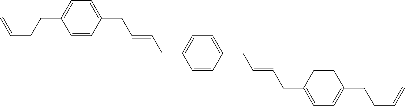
C1=CC(CC=CCC2=CC=C(CC=CCC3=CC=C(CCC=C)C=C3)C=C2)=CC=C1CCC=C
